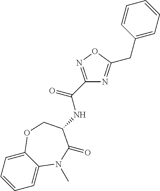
C1=C2C(=CC=C1)OCC(NC(C1=NOC(CC3=CC=CC=C3)=N1)=O)C(=O)N2C
